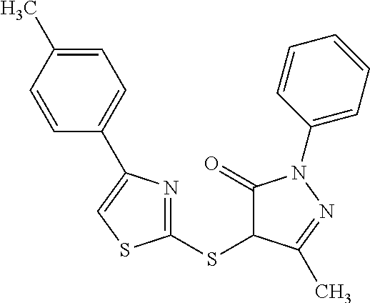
C1=CC(C)=CC=C1C1=CSC(SC2C(=O)N(C3=CC=CC=C3)N=C2C)=N1
